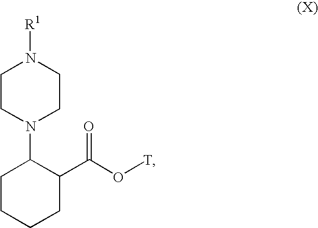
C1CN(C2CCCCC2C(O[T])=O)CCN1[R1]
